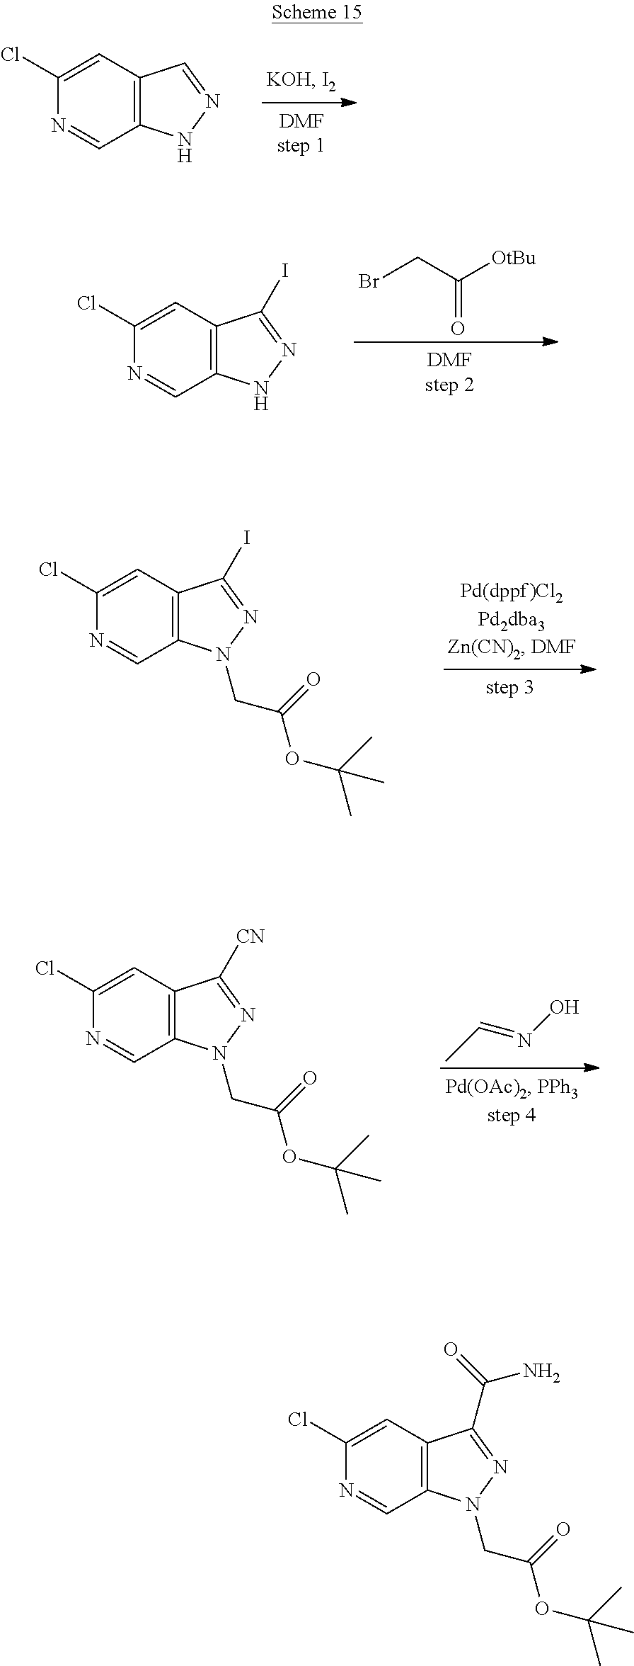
C12=C(C=C(Cl)N=C1)C=NN2.C12=C(C=C(Cl)N=C1)C(I)=NN2.C(=O)(CBr)[OtBu].C12=C(C=C(Cl)N=C1)C(I)=NN2CC(=O)OC(C)(C)C.C12=C(C=C(Cl)N=C1)C([CN])=NN2CC(=O)OC(C)(C)C.CC=NO.C12=C(C=C(Cl)N=C1)C(C(=O)N)=NN2CC(=O)OC(C)(C)C
